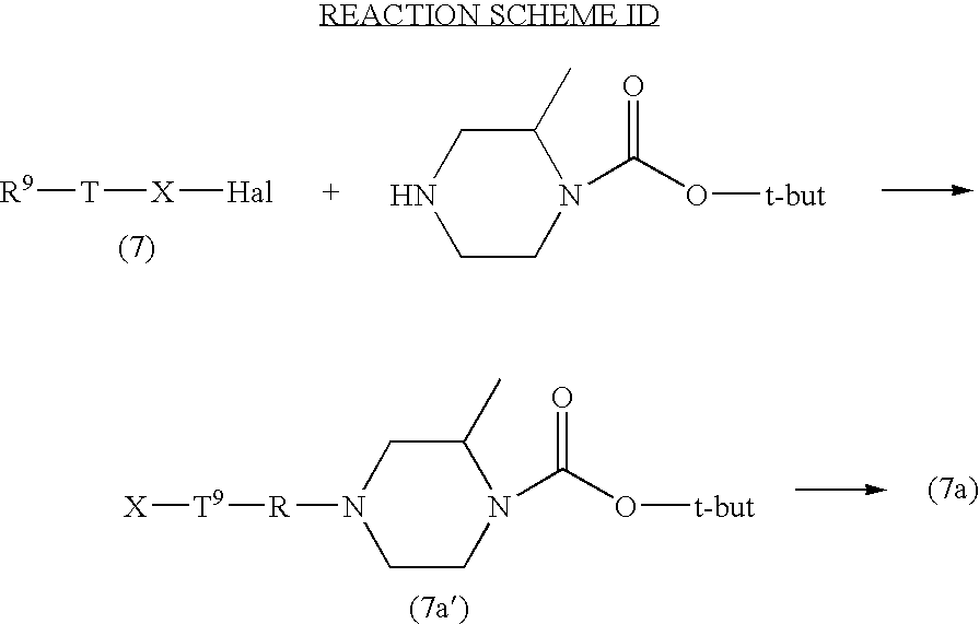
C1CN(C(O[t-but])=O)C(C)CN1[R][T9][X].[R9][T][X][Hal].C1CN(C(O[t-but])=O)C(C)CN1
